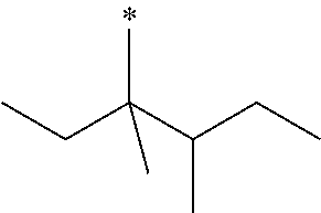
CC(C(CC)C)(CC)C
